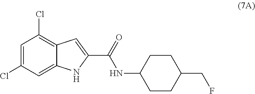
C1=C(Cl)C=C2C(=C1Cl)C=C(C(=O)NC1CCC(CF)CC1)N2
